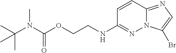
C1=CC2=NC=C(Br)N2N=C1NCCOC(N(C(C)(C)C)C)=O
